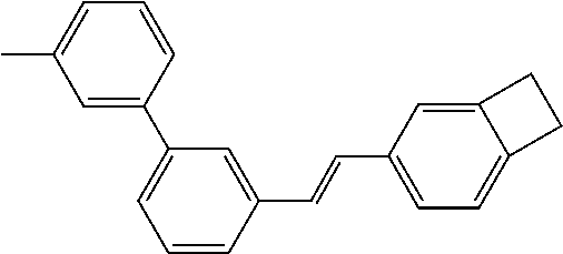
C1=C(C2=CC=CC(C=CC3=CC=C4C(=C3)CC4)=C2)C=CC=C1C
